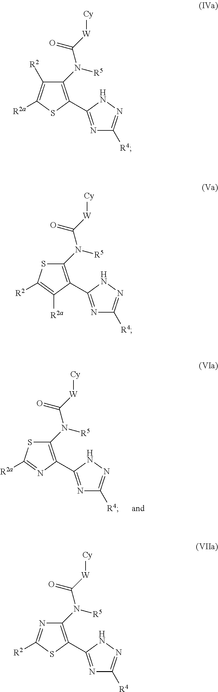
C1(N([R5])C([W][Cy])=O)=C(C2=NC([R4])=NN2)N=C([R2a])S1.N1=C(C2=C(N([R5])C([W][Cy])=O)C([R2])=C([R2a])S2)NN=C1[R4].C1(N([R5])C([W][Cy])=O)=C(C2=NC([R4])=NN2)C([R2a])=C([R2])S1.C1(N([R5])C([W][Cy])=O)=C(C2=NC([R4])=NN2)SC([R2])=N1
